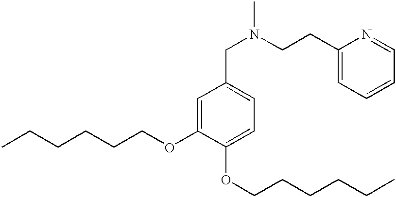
N(CC1=CC=C(OCCCCCC)C(OCCCCCC)=C1)(C)CCC1=CC=CC=N1
